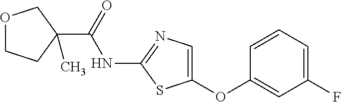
C1=CC=C(F)C=C1OC1=CN=C(NC(C2(C)COCC2)=O)S1
